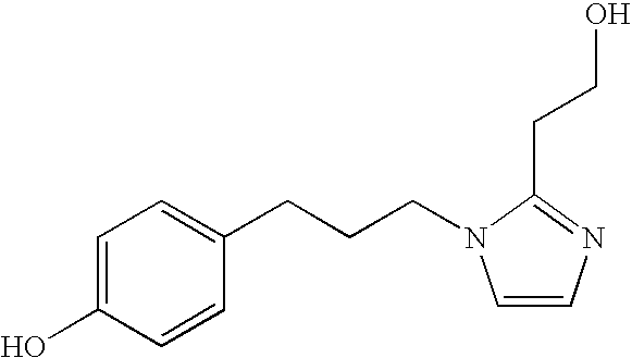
C1=C(O)C=CC(CCCN2C=CN=C2CCO)=C1
